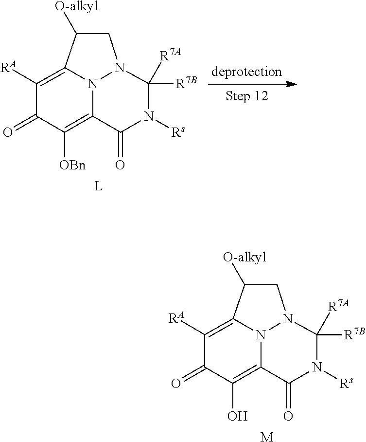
C1([RA])=C2C([O-alkyl])CN3C([R7B])([R7A])N([Rs])C(=O)C(=C(O)C1=O)N23.[M].C1([RA])=C2C([O-alkyl])CN3C([R7B])([R7A])N([Rs])C(=O)C(=C([OBn])C1=O)N23.[L]
